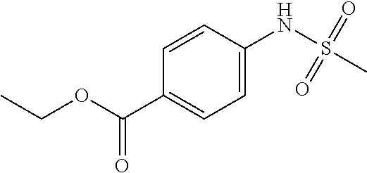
C1=C(NS(C)(=O)=O)C=CC(C(OCC)=O)=C1
